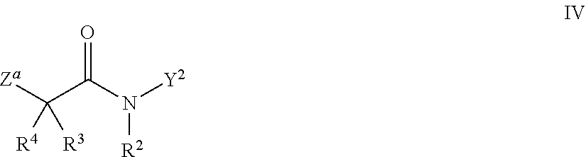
O=C(N([Y2])[R2])C([Za])([R4])[R3]
